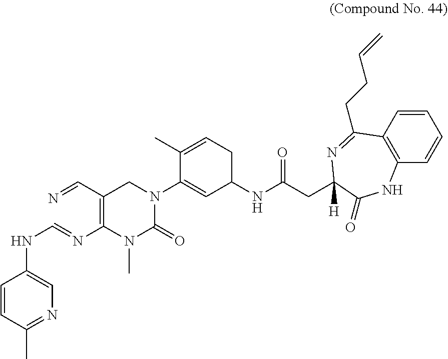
C1=CC(C)=NC=C1NC=NC1=C(C=N)CN(C2=CC(NC(=O)CC3([H])N=C(CCC=C)C4=C(C=CC=C4)NC3=O)CC=C2C)C(=O)N1C
